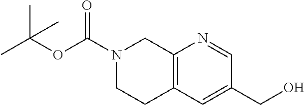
C1(CO)=CC2=C(N=C1)CN(C(=O)OC(C)(C)C)CC2
